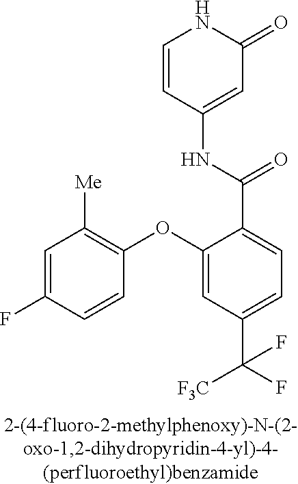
C1=C(F)C=CC(OC2=CC(C(F)([F3C])F)=CC=C2C(=O)NC2=CC(=O)NC=C2)=C1[Me]
